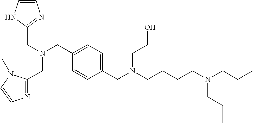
C1(CN(CCCCN(CCC)CCC)CCO)=CC=C(CN(CC2=NC=CN2C)CC2=NC=CN2)C=C1
